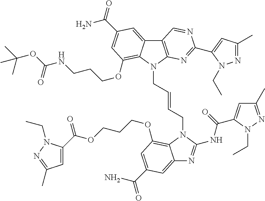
C(OCCCOC1=C2C(=CC(C(=O)N)=C1)N=C(NC(=O)C1=CC(C)=NN1CC)N2CC=CCN1C2=C(C3=CC(C(=O)N)=CC(OCCCNC(OC(C)(C)C)=O)=C13)C=NC(C1=CC(C)=NN1CC)=N2)(C1=CC(C)=NN1CC)=O
